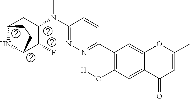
C1(C2=C(O[H])C=C3C(=C2)OC(C)=CC3=O)=NN=C(N(C2CC3NC(C2F)CC3)C)C=C1
